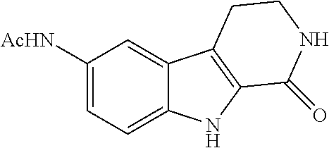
C1([AcHN])=CC=C2C(=C1)C1=C(N2)C(=O)NCC1
